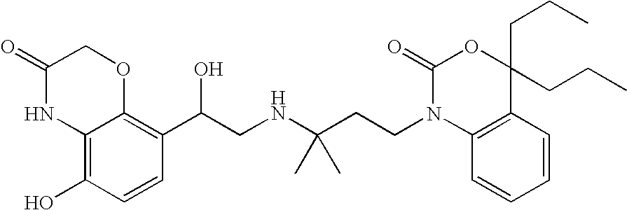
C12=C(O)C=CC(C(CNC(CCN3C4=C(C(CCC)(CCC)OC3=O)C=CC=C4)(C)C)O)=C1OCC(=O)N2
